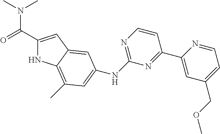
C1(C(=O)N(C)C)=CC2=CC(NC3=NC=CC(C4=CC(COC)=CC=N4)=N3)=CC(C)=C2N1
